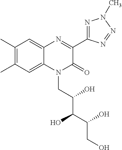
C1(C)=C(C)C=C2C(=C1)N=C(C1=NN(C)N=N1)C(=O)N2CC(C(C(CO)O)O)O
